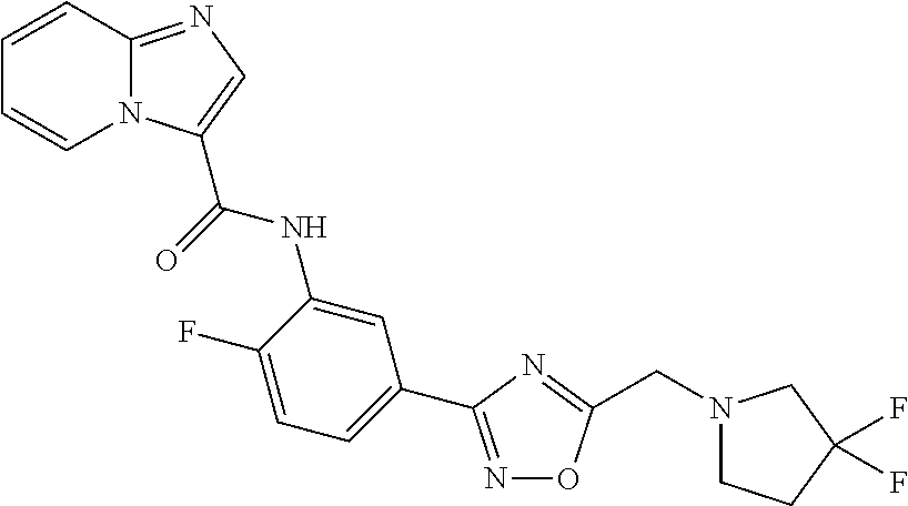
N1=C(C2=CC=C(F)C(NC(=O)C3=CN=C4N3C=CC=C4)=C2)N=C(CN2CCC(F)(F)C2)O1
